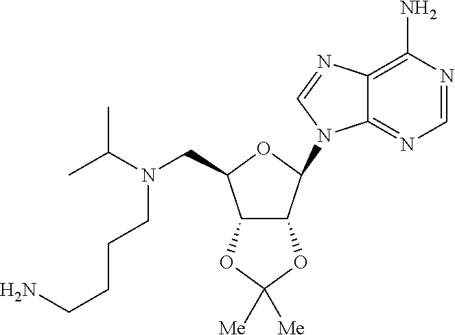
C12=C(N)N=CN=C1N(C1OC(CN(C(C)C)CCCCN)C3C1OC([Me])([Me])O3)C=N2
